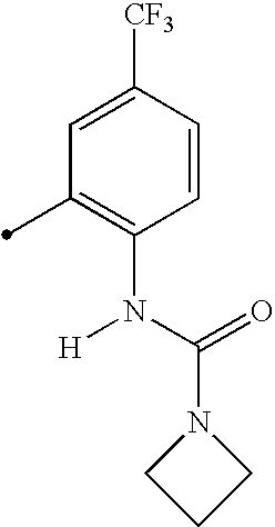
C1([CF3])=CC(C)=C(N(C(=O)N2CCC2)[H])C=C1
